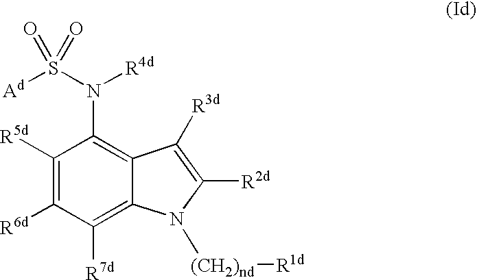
[R5d]C1=C([R6d])C([R7d])=C2C(=C1N(S([Ad])(=O)=O)[R4d])C([R3d])=C([R2d])N2[(CH2)nd][R1d]
